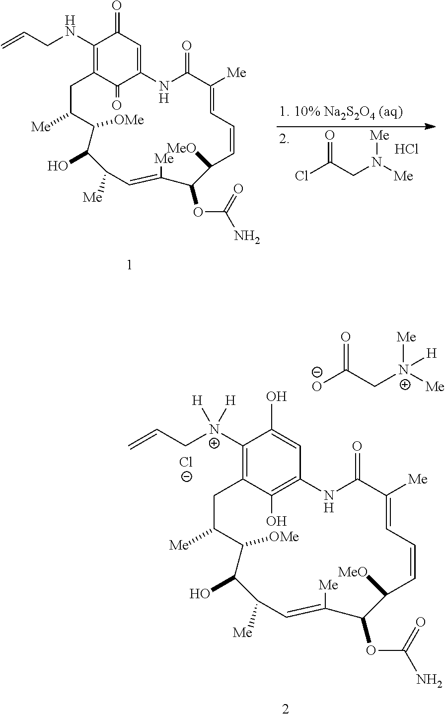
C1(NCC=C)=C2C(=O)C(=CC1=O)NC(=O)C([Me])=CC=CC([MeO])C(OC(=O)N)C([Me])=CC([Me])C(O)C([OMe])C([Me])C2.O=C(Cl)CN([Me])[Me].Cl.C1([N+](CC=C)([H])[H])=C2C(O)=C(C=C1O)NC(=O)C([Me])=CC=CC([MeO])C(OC(=O)N)C([Me])=CC([Me])C(O)C([OMe])C([Me])C2.[Cl-].O=C([O-])C[N+]([Me])([Me])[H]
